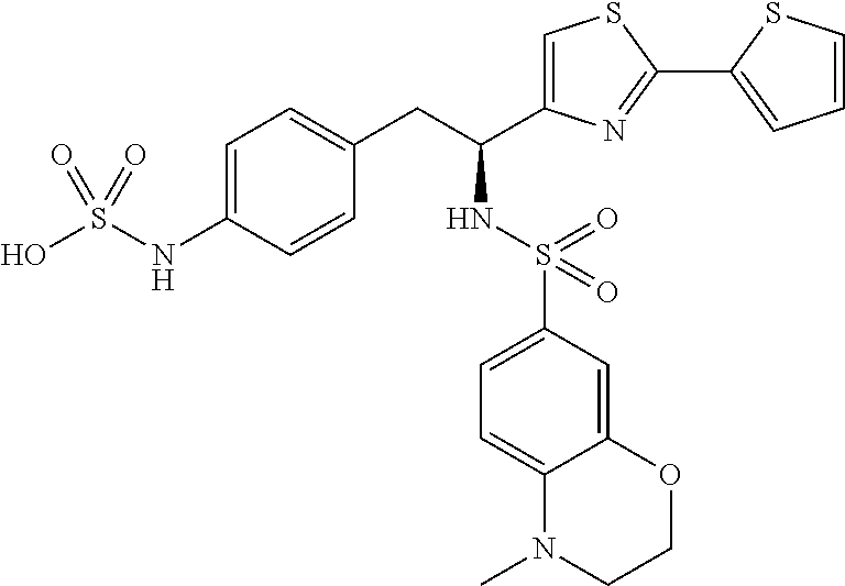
C1=C(NS(O)(=O)=O)C=CC(CC(NS(=O)(=O)C2=CC=C3C(=C2)OCCN3C)C2=CSC(C3=CC=CS3)=N2)=C1
